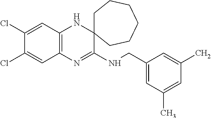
C1(Cl)=CC2=C(C=C1Cl)N=C(NCC1=CC(C)=CC(C)=C1)C1(N2)CCCCCC1
